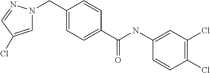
C1(C(=O)NC2=CC(Cl)=C(Cl)C=C2)=CC=C(CN2C=C(Cl)C=N2)C=C1
